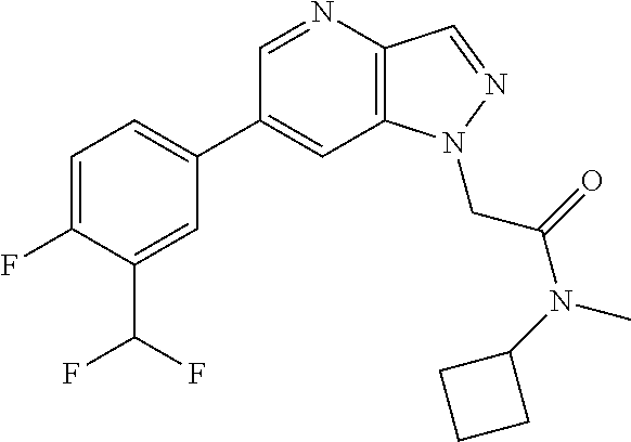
C1(C2=CC=C(F)C(C(F)F)=C2)=CC2=C(C=NN2CC(N(C2CCC2)C)=O)N=C1
